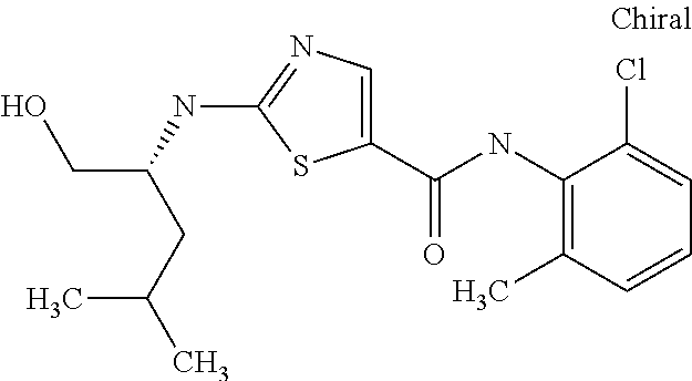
C1(NC(C2=CN=C(NC(CO)CC(C)C)S2)=O)=C(C)C=CC=C1Cl
